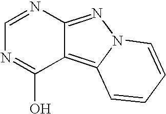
C1=NC2=NN3C(=C2C(O)=N1)C=CC=C3
